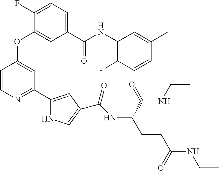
O(C1=CC(C2=CC(C(=O)NC(CCC(NCC)=O)C(=O)NCC)=CN2)=NC=C1)C1=CC(C(NC2=C(F)C=CC(C)=C2)=O)=CC=C1F
